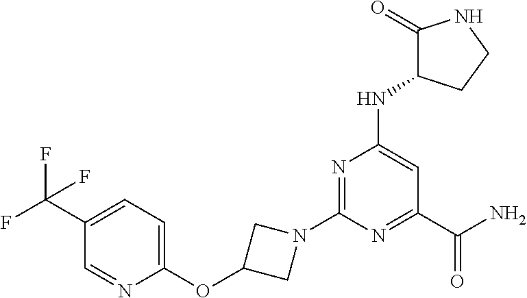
C1(OC2=CC=C(C(F)(F)F)C=N2)CN(C2=NC(NC3C(=O)NCC3)=CC(C(N)=O)=N2)C1
